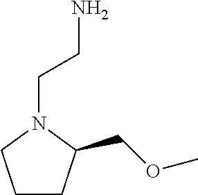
C1CC(COC)N(CCN)C1
